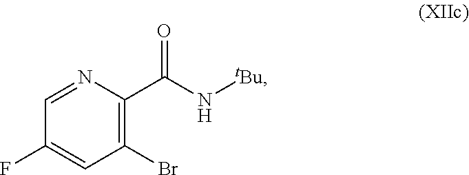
C1=NC(C(N[tBu])=O)=C(Br)C=C1F
